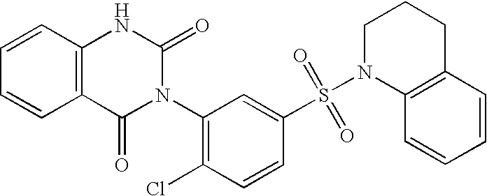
C12=C(C=CC=C1)NC(=O)N(C1=C(Cl)C=CC(S(N3CCCC4=C3C=CC=C4)(=O)=O)=C1)C2=O
